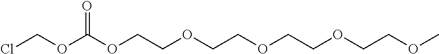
C(Cl)OC(=O)OCCOCCOCCOCCOC
